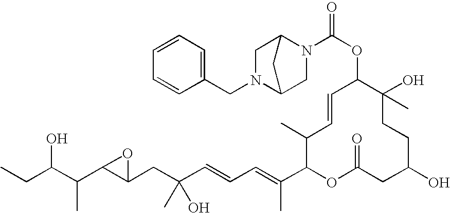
CCC(C(C1C(CC(C=CC=C(C2OC(=O)CC(O)CCC(O)(C)C(OC(N3C4CN(CC5=CC=CC=C5)C(C3)C4)=O)C=CC2C)C)(O)C)O1)C)O
